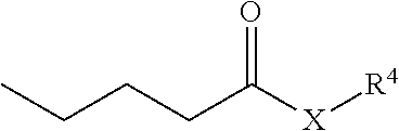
O=C([X][R4])CCCC
